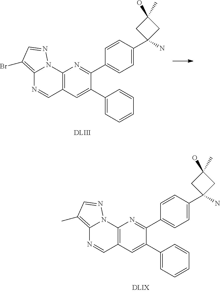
C12=C(C=C(C3=CC=CC=C3)C(C3=CC=C(C4(N)CC(O)(C)C4)C=C3)=N1)C=NC1=C(Br)C=NN21.C12=C(C=C(C3=CC=CC=C3)C(C3=CC=C(C4(N)CC(O)(C)C4)C=C3)=N1)C=NC1=C(C)C=NN21
